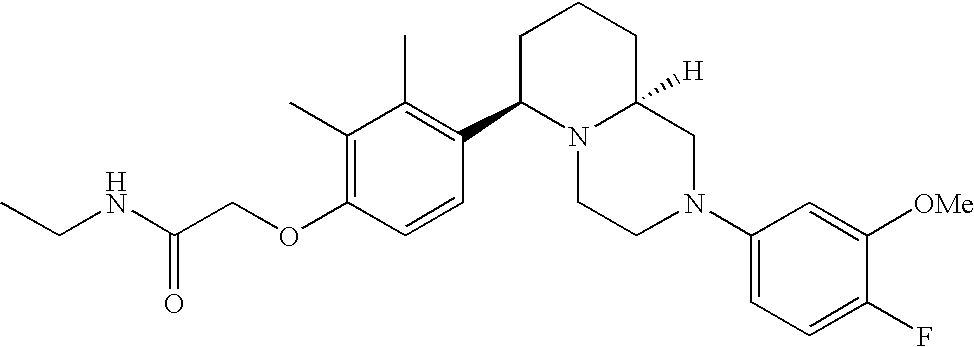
C1(C)=C(OCC(NCC)=O)C=CC(C2N3C([H])(CCC2)CN(C2=CC=C(F)C([OMe])=C2)CC3)=C1C
